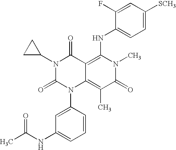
C1(NC(C)=O)=CC=CC(N2C3=C(C)C(=O)N(C)C(NC4=CC=C([SCH3])C=C4F)=C3C(=O)N(C3CC3)C2=O)=C1
